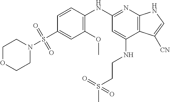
C1=CC(NC2=NC3=C(C(NCCS(C)(=O)=O)=C2)C([CN])=CN3)=C(OC)C=C1S(N1CCOCC1)(=O)=O
